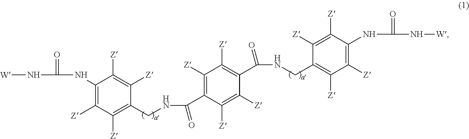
[W]NC(NC1=C([Z])C([Z])=C(CNC(=O)C2=C([Z])C([Z])=C(C(NCC3=C([Z])C([Z])=C(NC(=O)N[W])C([Z])=C3[Z])=O)C([Z])=C2[Z])C([Z])=C1[Z])=O
